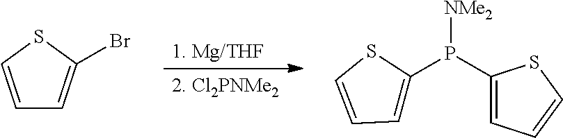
C1=CSC(Br)=C1.[NMe2]P(C1=CC=CS1)C1=CC=CS1
